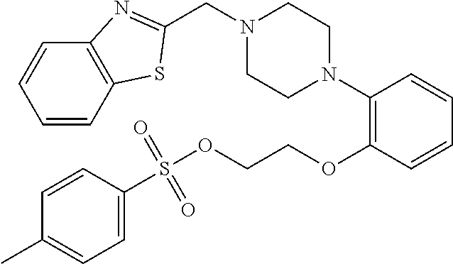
C1=CC2=C(C=C1)N=C(CN1CCN(C3=C(OCCOS(C4=CC=C(C)C=C4)(=O)=O)C=CC=C3)CC1)S2
